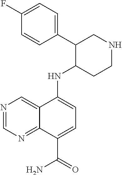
N(C1=CC=C(C(=O)N)C2=NC=NC=C12)C1C(C2=CC=C(F)C=C2)CNCC1
